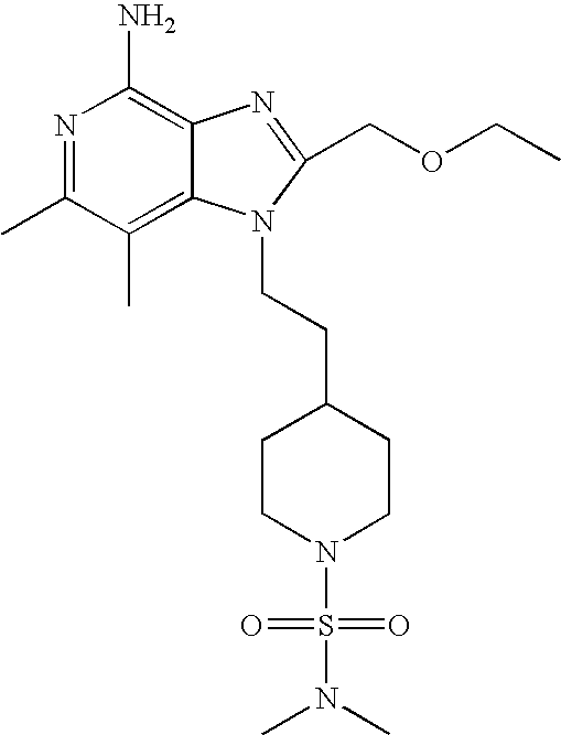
N1=C(C)C(C)=C2C(=C1N)N=C(COCC)N2CCC1CCN(S(N(C)C)(=O)=O)CC1
